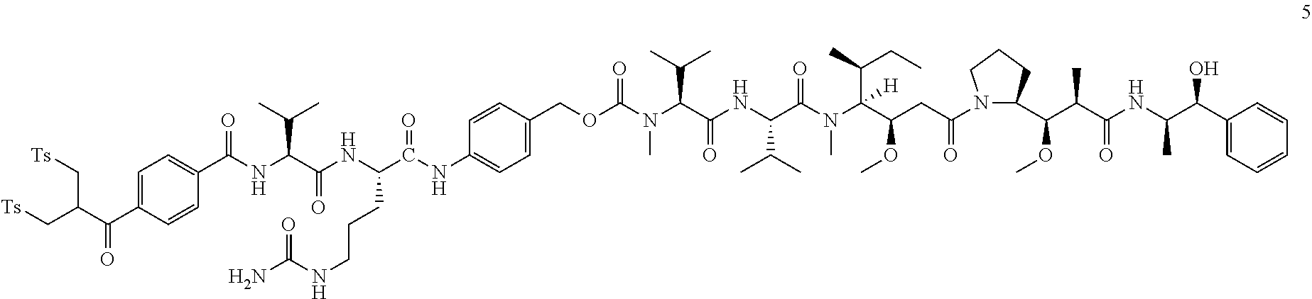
C(NC(C(NC(C(NC1=CC=C(COC(N(C(C(NC(C(N(C)C(C(CC(N2C(C(C(C(NC(C(C3=CC=CC=C3)O)C)=O)C)OC)CCC2)=O)OC)(C(CC)C)[H])=O)C(C)C)=O)C(C)C)C)=O)C=C1)=O)CCCNC(N)=O)=O)C(C)C)(=O)C1=CC=C(C(=O)C(C[Ts])C[Ts])C=C1
